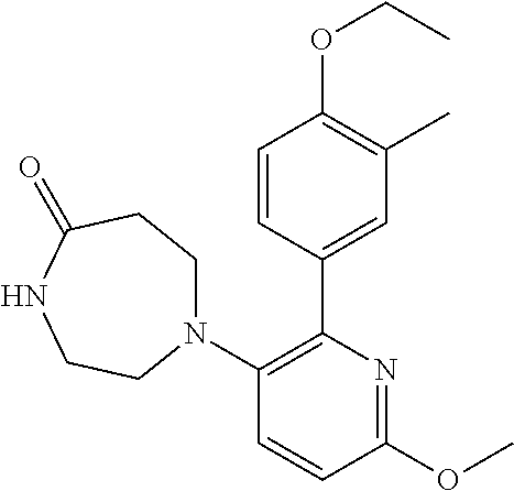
C1(N2CCC(=O)NCC2)=C(C2=CC(C)=C(OCC)C=C2)N=C(OC)C=C1
